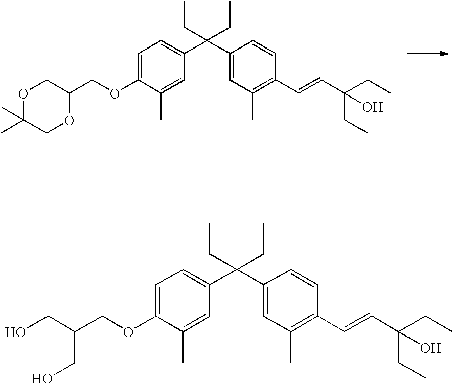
C1=C(OCC2COC(C)(C)CO2)C(C)=CC(C(C2=CC(C)=C(C=CC(O)(CC)CC)C=C2)(CC)CC)=C1.C1=C(OCC(CO)CO)C(C)=CC(C(C2=CC(C)=C(C=CC(O)(CC)CC)C=C2)(CC)CC)=C1
